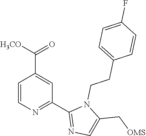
C1=CN=C(C2=NC=C(C[OMS])N2CCC2=CC=C(F)C=C2)C=C1C([H3CO])=O
